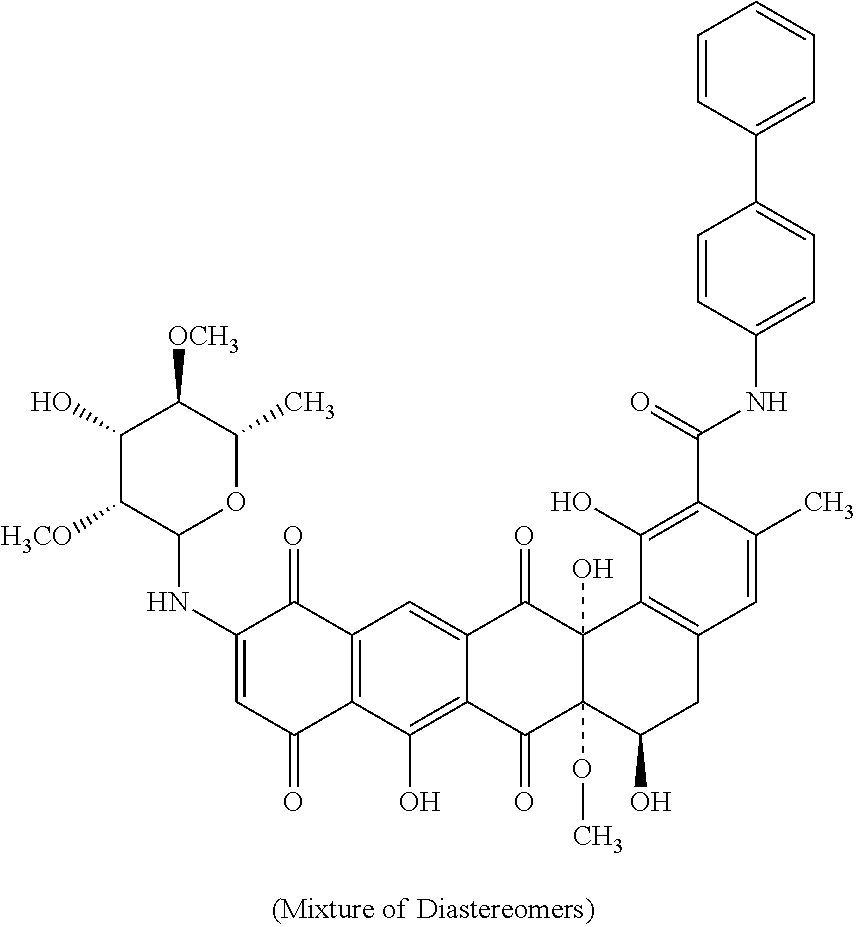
C12=C(C(O)=C3C(=C1)C(=O)C1(O)C(OC)(C3=O)C(O)CC3=C1C(O)=C(C(=O)NC1=CC=C(C4=CC=CC=C4)C=C1)C(C)=C3)C(=O)C=C(NC1OC(C)C([OCH3])C(O)C1[H3CO])C2=O
